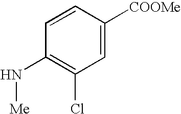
C1=CC([COOMe])=CC(Cl)=C1N[Me]
